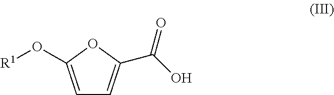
C1=C(O[R1])OC(C(O)=O)=C1
